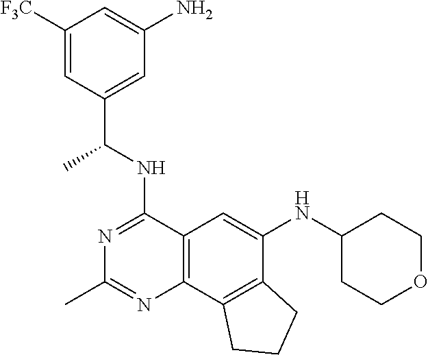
C12=C(C3=C(C(NC4CCOCC4)=C1)CCC3)N=C(C)N=C2NC(C1=CC(N)=CC([F3C])=C1)C
